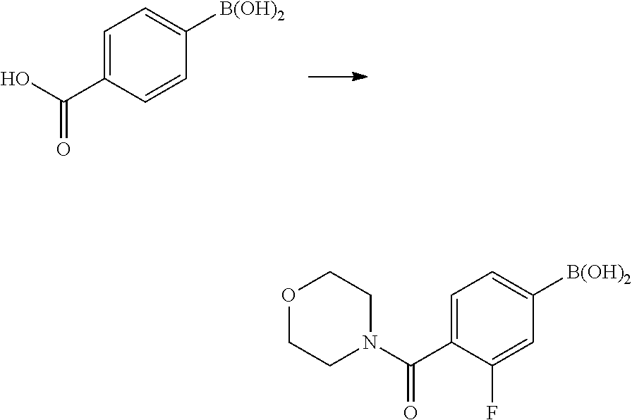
C1=C(C(O)=O)C=CC([B(OH)2])=C1.C1=C(C(N2CCOCC2)=O)C(F)=CC([B(OH)2])=C1
